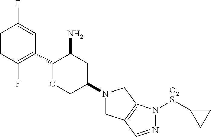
C1=CC(F)=C(C2OCC(N3CC4=C(C3)N([O2S]C3CC3)N=C4)CC2N)C=C1F
